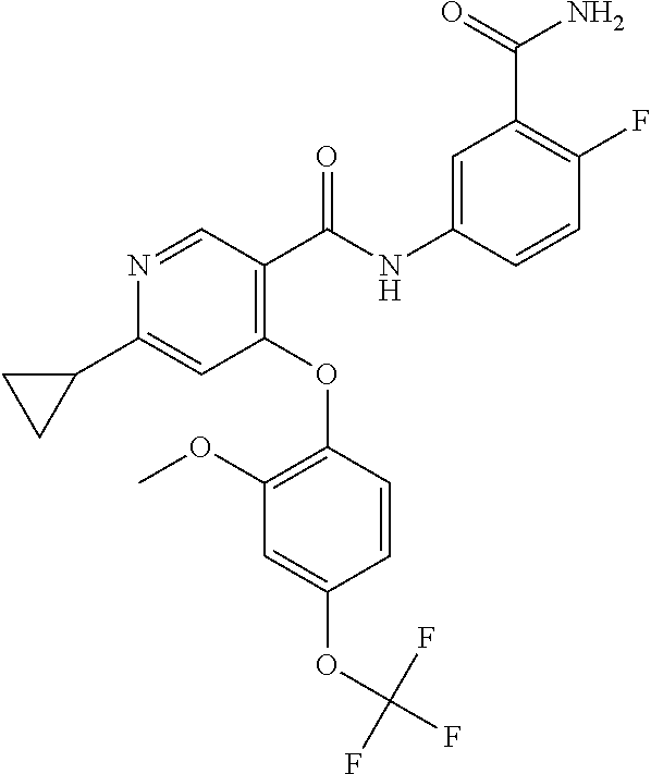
N1=CC(C(NC2=CC(C(N)=O)=C(F)C=C2)=O)=C(OC2=C(OC)C=C(OC(F)(F)F)C=C2)C=C1C1CC1
